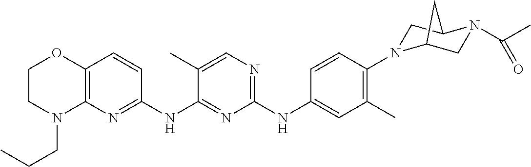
C1(NC2=CC(C)=C(N3CC4N(C(C)=O)CC3C4)C=C2)=NC=C(C)C(NC2=NC3=C(C=C2)OCCN3CCC)=N1
